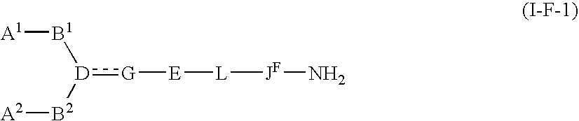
[A1][B1][D]([B2][A2]):[G][E][L][JF]N
